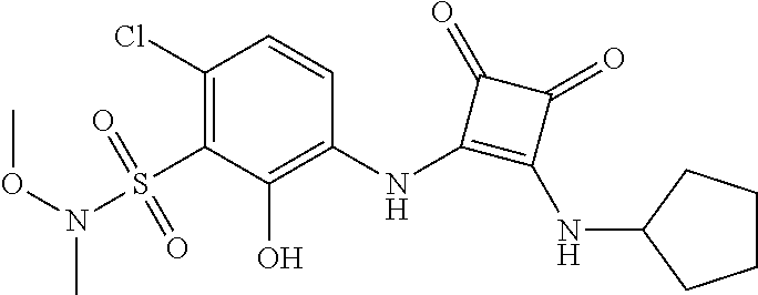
C1(Cl)=C(S(=O)(=O)N(OC)C)C(O)=C(NC2=C(NC3CCCC3)C(=O)C2=O)C=C1
